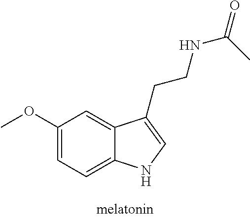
C1(OC)=CC=C2C(=C1)C(CCNC(=O)C)=CN2
